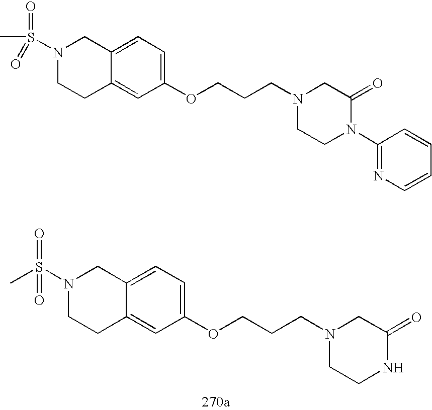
N1(S(C)(=O)=O)CCC2=CC(OCCCN3CCNC(=O)C3)=CC=C2C1.N1(S(C)(=O)=O)CCC2=CC(OCCCN3CCN(C4=NC=CC=C4)C(=O)C3)=CC=C2C1
